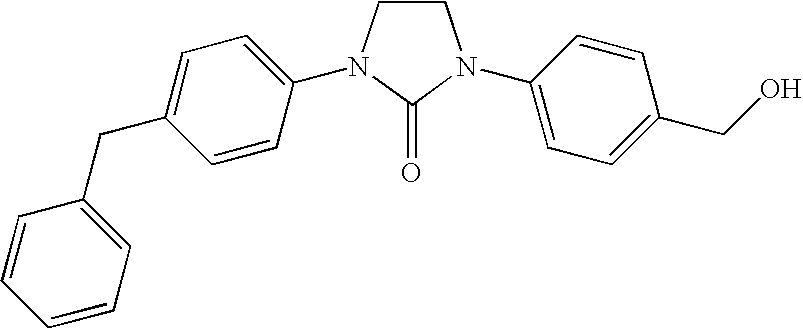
C1CN(C2=CC=C(CC3=CC=CC=C3)C=C2)C(=O)N1C1=CC=C(CO)C=C1
